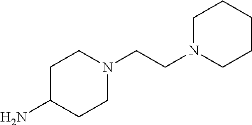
NC1CCN(CCN2CCCCC2)CC1
